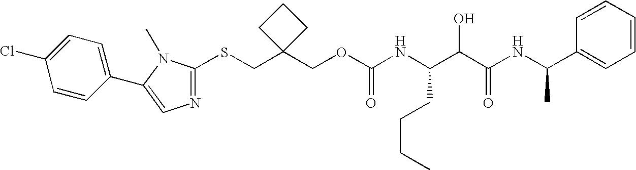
N1=C(SCC2(COC(NC(C(C(NC(C3=CC=CC=C3)C)=O)O)CCCC)=O)CCC2)N(C)C(C2=CC=C(Cl)C=C2)=C1
